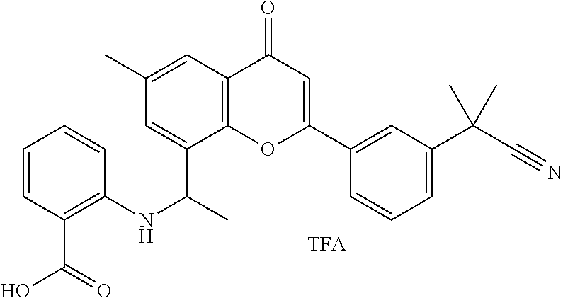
CC(C1=CC(C)=CC2=C1OC(C1=CC(C(C#N)(C)C)=CC=C1)=CC2=O)NC1=C(C(=O)O)C=CC=C1
